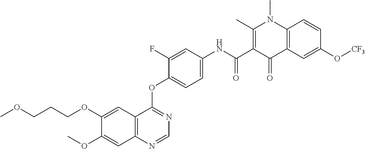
CN1C2=C(C(=O)C(C(NC3=CC=C(OC4=NC=NC5=C4C=C(OCCCOC)C(OC)=C5)C(F)=C3)=O)=C1C)C=C(O[CF3])C=C2
